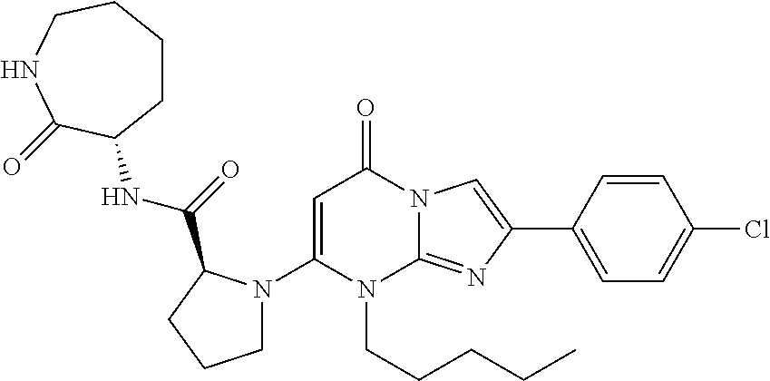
C1=C(N2CCCC2C(=O)NC2CCCCNC2=O)N(CCCCC)C2=NC(C3=CC=C(Cl)C=C3)=CN2C1=O
